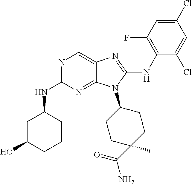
N1=C(NC2CC(O)CCC2)N=C2C(=C1)N=C(NC1=C(F)C=C(Cl)C=C1Cl)N2C1CCC(C)(C(=O)N)CC1
